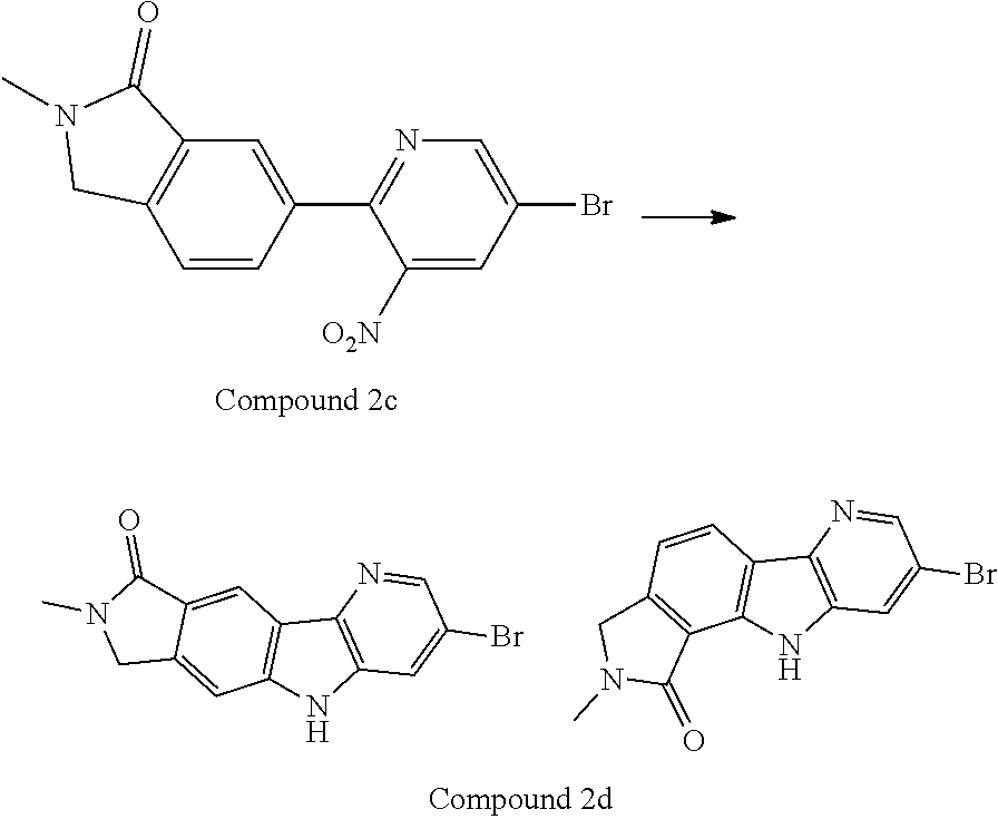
C12=CC3=C(C=C1CN(C)C2=O)NC1=C3N=CC(Br)=C1.C1=CC2=C(C3=C1CN(C)C3=O)NC1=C2N=CC(Br)=C1.C1([O2N])=CC(Br)=CN=C1C1=CC2=C(C=C1)CN(C)C2=O
